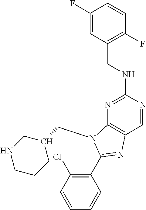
C1(F)=CC(CNC2=NC3=C(C=N2)N=C(C2=C(Cl)C=CC=C2)N3CC2CNCCC2)=C(F)C=C1
